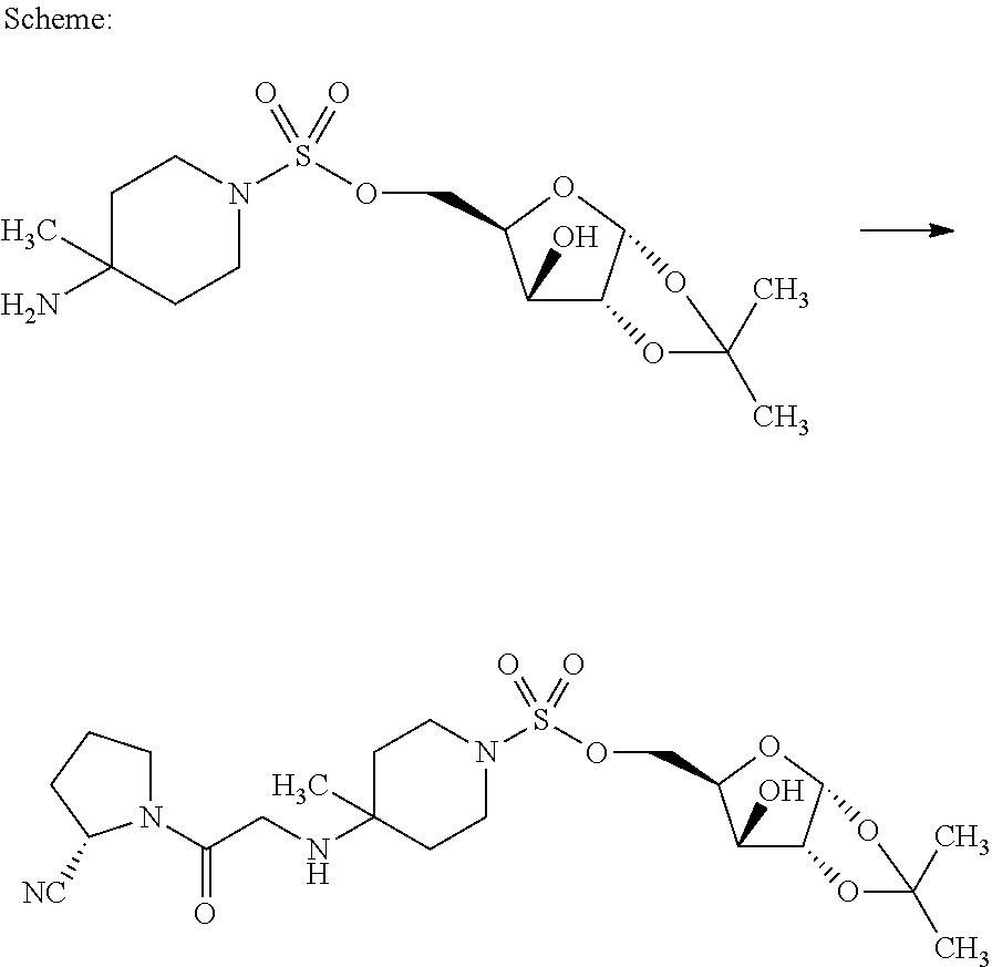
O(CC1C(O)C2C(O1)OC(C)(C)O2)S(N1CCC(C)(N)CC1)(=O)=O.O(CC1C(O)C2C(O1)OC(C)(C)O2)S(N1CCC(C)(NCC(=O)N2CCCC2[NC])CC1)(=O)=O
